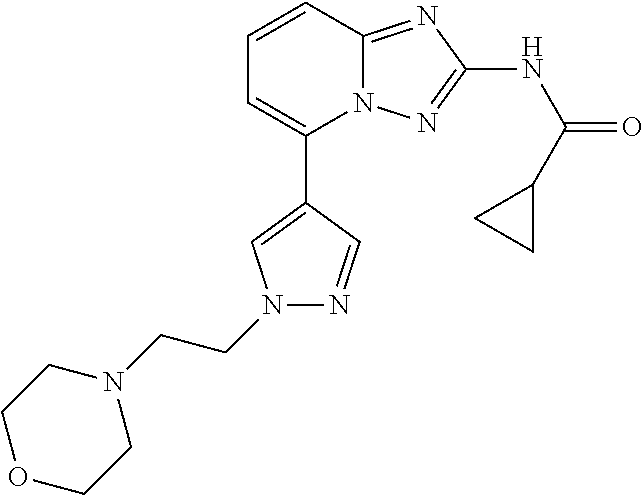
C1(C2=CN(CCN3CCOCC3)N=C2)=CC=CC2=NC(NC(=O)C3CC3)=NN12
